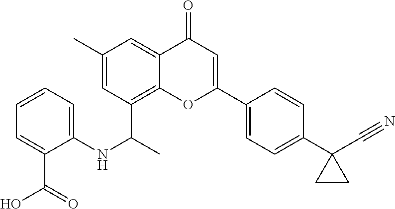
C12=C(C(C)NC3=CC=CC=C3C(=O)O)C=C(C)C=C1C(=O)C=C(C1=CC=C(C3(C#N)CC3)C=C1)O2
